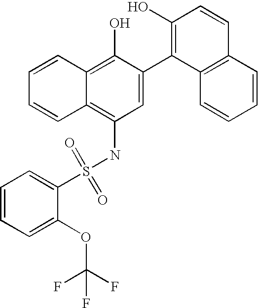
S(NC1=C2C(=C(O)C(C3=C(O)C=CC4=C3C=CC=C4)=C1)C=CC=C2)(=O)(=O)C1=CC=CC=C1OC(F)(F)F
